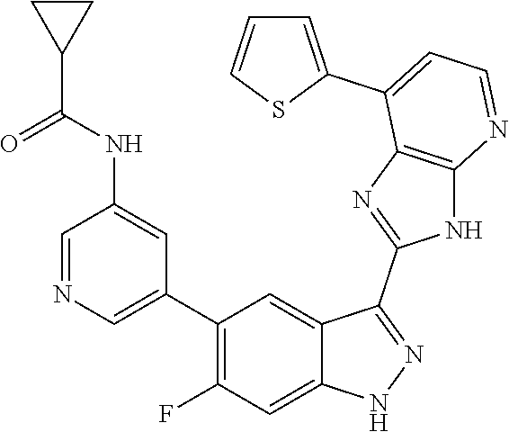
C1=NC=C(C2=C(F)C=C3C(=C2)C(C2=NC4=C(N2)N=CC=C4C2=CC=CS2)=NN3)C=C1NC(C1CC1)=O
